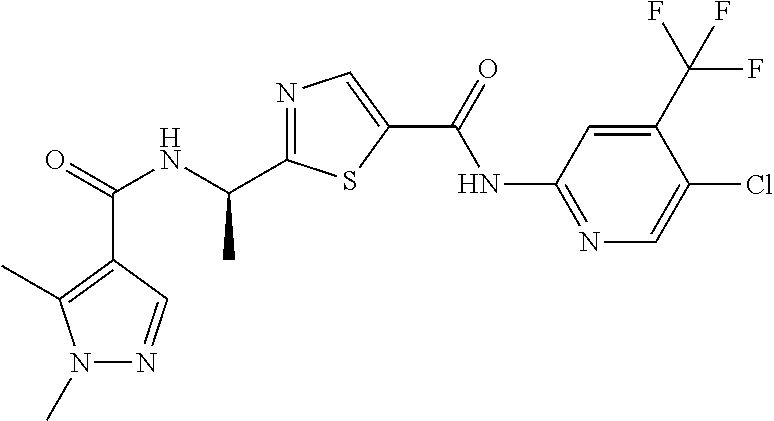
C(=O)(NC(C1=NC=C(C(NC2=NC=C(Cl)C(C(F)(F)F)=C2)=O)S1)C)C1=C(C)N(C)N=C1
